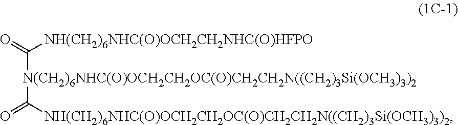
[N(CH2)6NHC(O)OCH2CH2OC(O)CH2CH2N((CH2)3Si(OCH3)3)2](C(=O)[NH(CH2)6NHC(O)OCH2CH2NHC(O)HFPO])C(=O)[NH(CH2)6NHC(O)OCH2CH2OC(O)CH2CH2N((CH2)3Si(OCH3)3)2]
